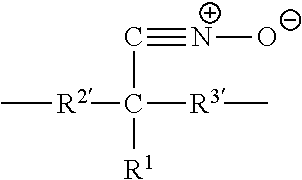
C[R2]C([R3]C)(C#[N+][O-])[R1]
